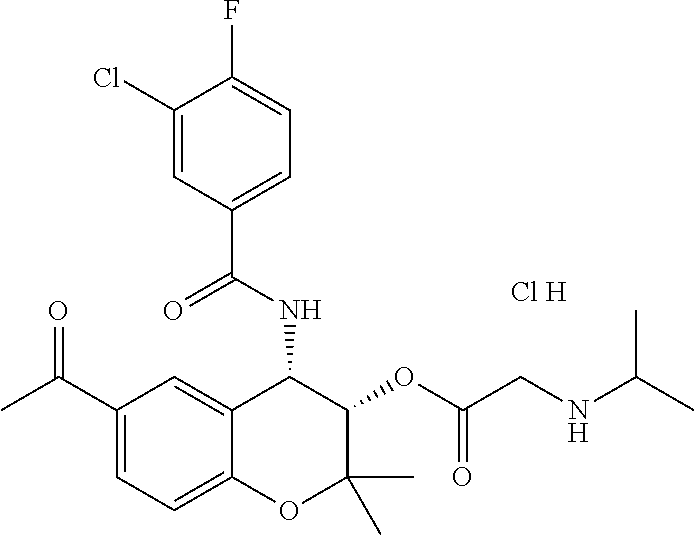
C1(Cl)=CC(C(NC2C3=CC(C(C)=O)=CC=C3OC(C)(C)C2OC(CNC(C)C)=O)=O)=CC=C1F.[Cl H]
